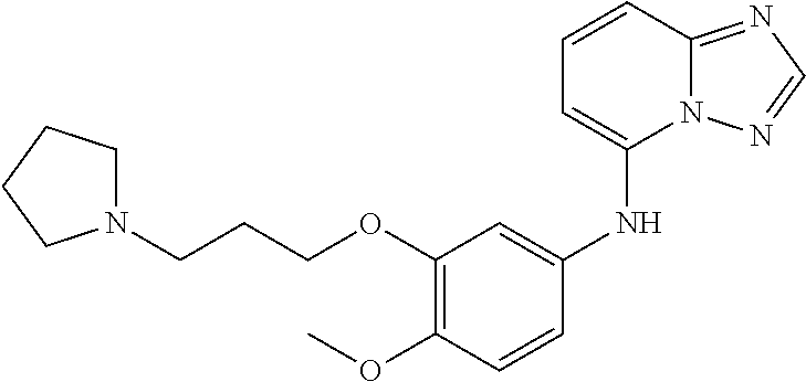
N1(CCCOC2=C(OC)C=CC(NC3=CC=CC4=NC=NN34)=C2)CCCC1
